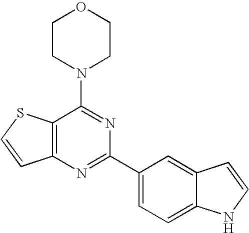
C1CN(C2=NC(C3=CC=C4C(=C3)C=CN4)=NC3=C2SC=C3)CCO1
